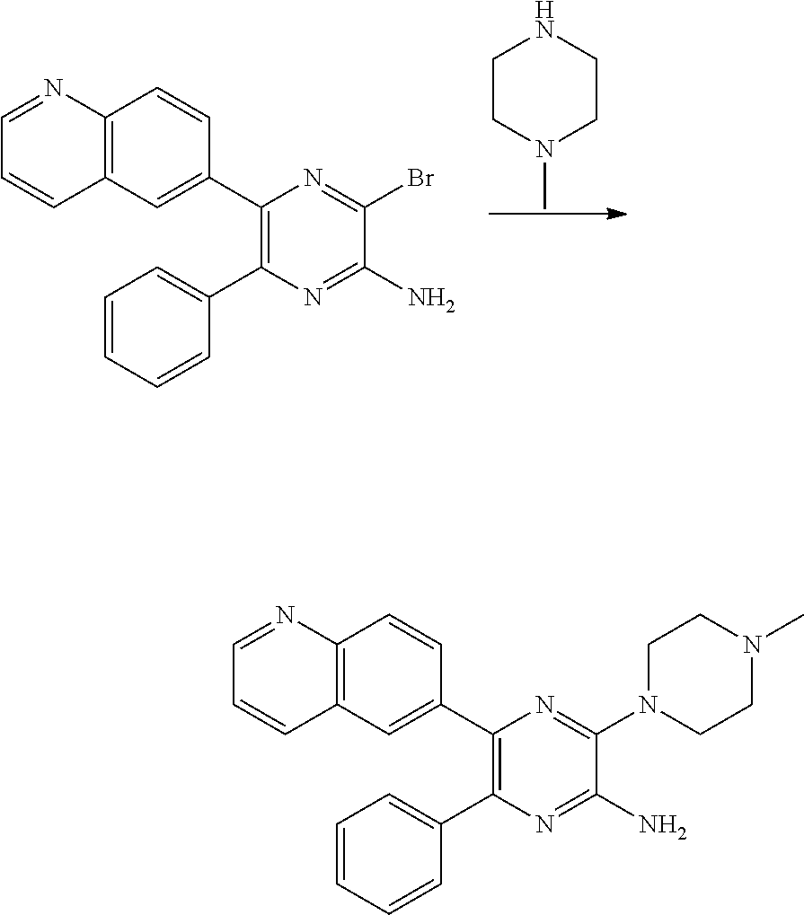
C1(C2=CC3=C(C=C2)N=CC=C3)=C(C2=CC=CC=C2)N=C(N)C(Br)=N1.C1CN(C)CCN1.C1(C2=CC3=C(C=C2)N=CC=C3)=C(C2=CC=CC=C2)N=C(N)C(N2CCN(C)CC2)=N1
